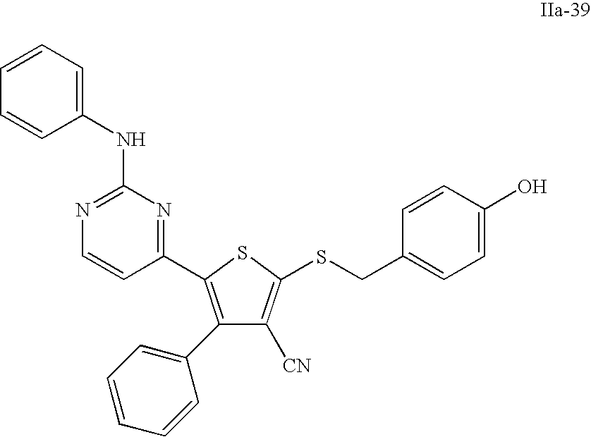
C1(C2=CC=CC=C2)=C(C2=NC(NC3=CC=CC=C3)=NC=C2)SC(SCC2=CC=C(O)C=C2)=C1[CN]
